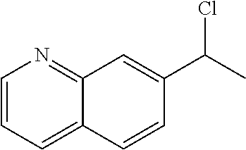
C1=CC=C2C(=N1)C=C(C(C)Cl)C=C2
